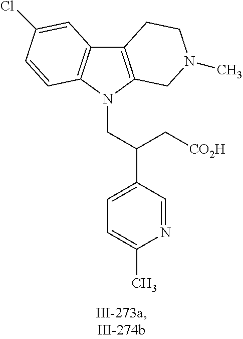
C12=C(N(CC(C3=CC=C(C)N=C3)C[CO2H])C3=C1C=C(Cl)C=C3)CN(C)CC2
